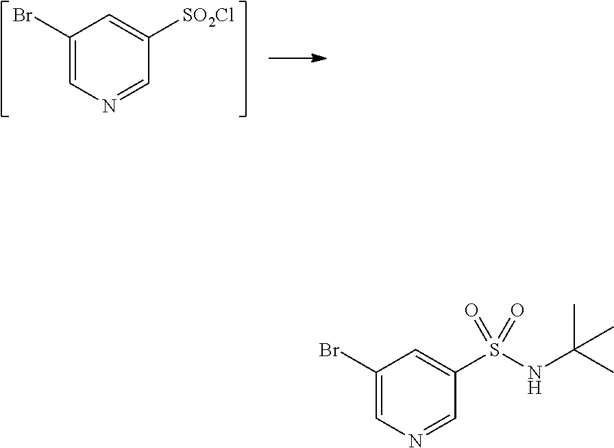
C1(Br)=CN=CC(S(NC(C)(C)C)(=O)=O)=C1.C1(Br)=CN=CC([SO2Cl])=C1
